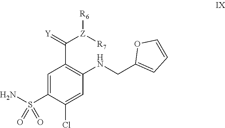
C1=C(S(N)(=O)=O)C(Cl)=CC(NCC2=CC=CO2)=C1C(=[Y])[Z]([R6])[R7]
